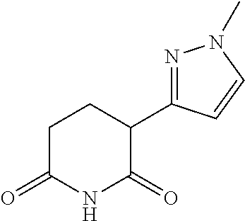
C1(C2=NN(C)C=C2)CCC(=O)NC1=O
